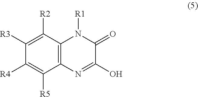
C1([R3])=C([R2])C2=C(C([R5])=C1[R4])N=C(O)C(=O)N2[R1]
